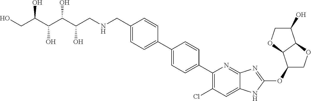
OCC(C(C(C(CNCC1=CC=C(C2=CC=C(C3=C(Cl)C=C4C(=N3)N=C(OC3COC5C3OCC5O)N4)C=C2)C=C1)O)O)O)O
